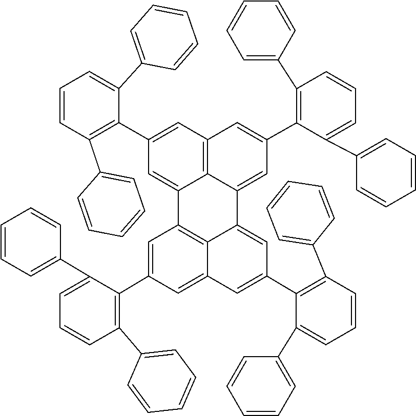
C1=C(C2=CC=CC(C3=CC=CC=C3)=C2C2=CC3=C4C(=CC(C5=C(C6=CC=CC=C6)C=CC=C5C5=CC=CC=C5)=CC4=C2)C2=CC(C4=C(C5=CC=CC=C5)C=CC=C4C4=CC=CC=C4)=CC4=C2C3=CC(C2=C(C3=CC=CC=C3)C=CC=C2C2=CC=CC=C2)=C4)C=CC=C1
